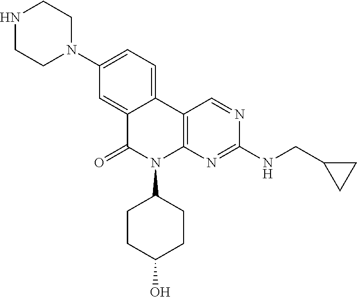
C12=CC(N3CCNCC3)=CC=C1C1=C(N(C3CCC(O)CC3)C2=O)N=C(NCC2CC2)N=C1
